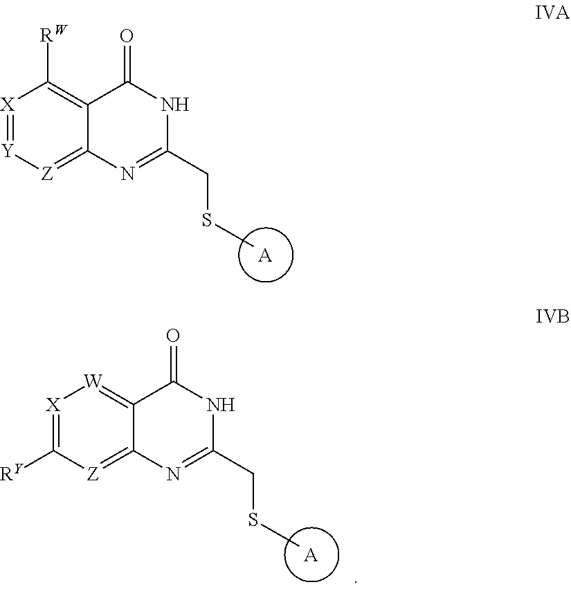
S(CC1=NC2=[Z][Y]=[X]C([RW])=C2C(=O)N1)C.[A].S(CC1=NC2=[Z]C([RY])=[X][W]=C2C(=O)N1)C.[A]
